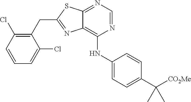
C1(CC2=NC3=C(NC4=CC=C(C([CO2Me])(C)C)C=C4)N=CN=C3S2)=C(Cl)C=CC=C1Cl
